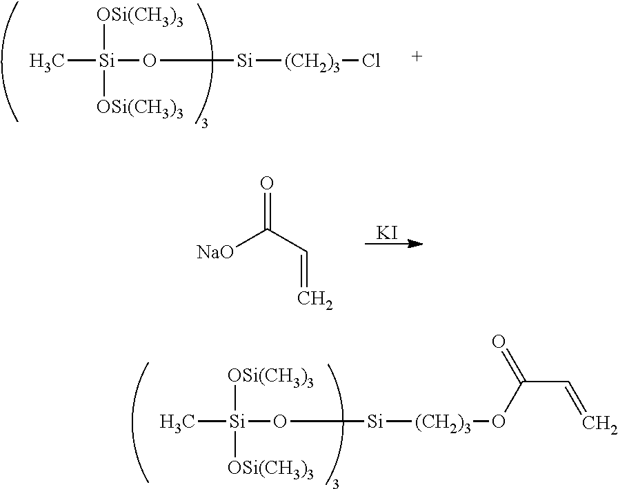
[OSi(CH3)3][Si]([OSi(CH3)3])(O[Si][(CH2)3]OC(C=C)=O)C.[OSi(CH3)3][Si]([OSi(CH3)3])(O[Si][(CH2)3]Cl)C.[KI].O=C(C=C)[NaO]
